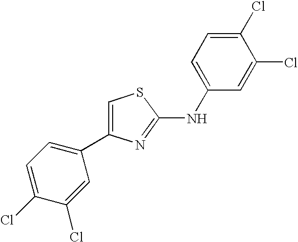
C1=C(NC2=NC(C3=CC=C(Cl)C(Cl)=C3)=CS2)C=C(Cl)C(Cl)=C1
